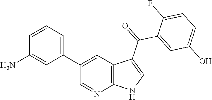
C1(C2=CC=CC(N)=C2)=CC2=C(N=C1)NC=C2C(=O)C1=CC(O)=CC=C1F
